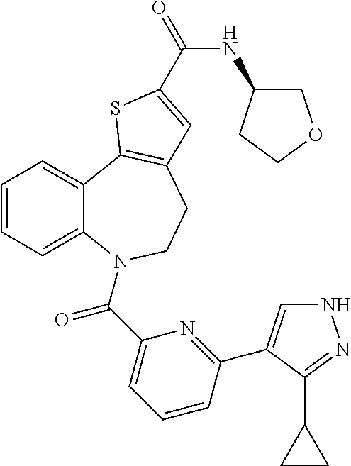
C1=CC=C2C(=C1)C1=C(CCN2C(C2=CC=CC(C3=CNN=C3C3CC3)=N2)=O)C=C(C(NC2COCC2)=O)S1
